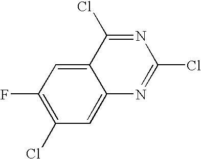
C12=CC(F)=C(Cl)C=C1N=C(Cl)N=C2Cl
